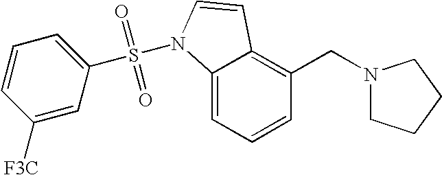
C1=CC=C2C(=C1CN1CCCC1)C=CN2S(C1=CC=CC([F3C])=C1)(=O)=O
